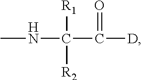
CNC(C([D])=O)([R1])[R2]
